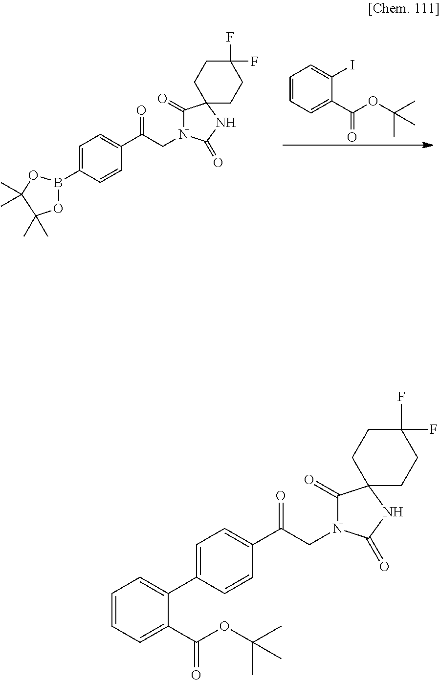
C1=CC=C(C(OC(C)(C)C)=O)C(I)=C1.C1=C(B2OC(C)(C)C(C)(C)O2)C=CC(C(CN2C(=O)C3(NC2=O)CCC(F)(F)CC3)=O)=C1.C1=C(C2=CC=CC=C2C(OC(C)(C)C)=O)C=CC(C(CN2C(=O)C3(NC2=O)CCC(F)(F)CC3)=O)=C1
